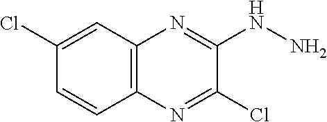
C1(Cl)=CC2=C(C=C1)N=C(Cl)C(NN)=N2
